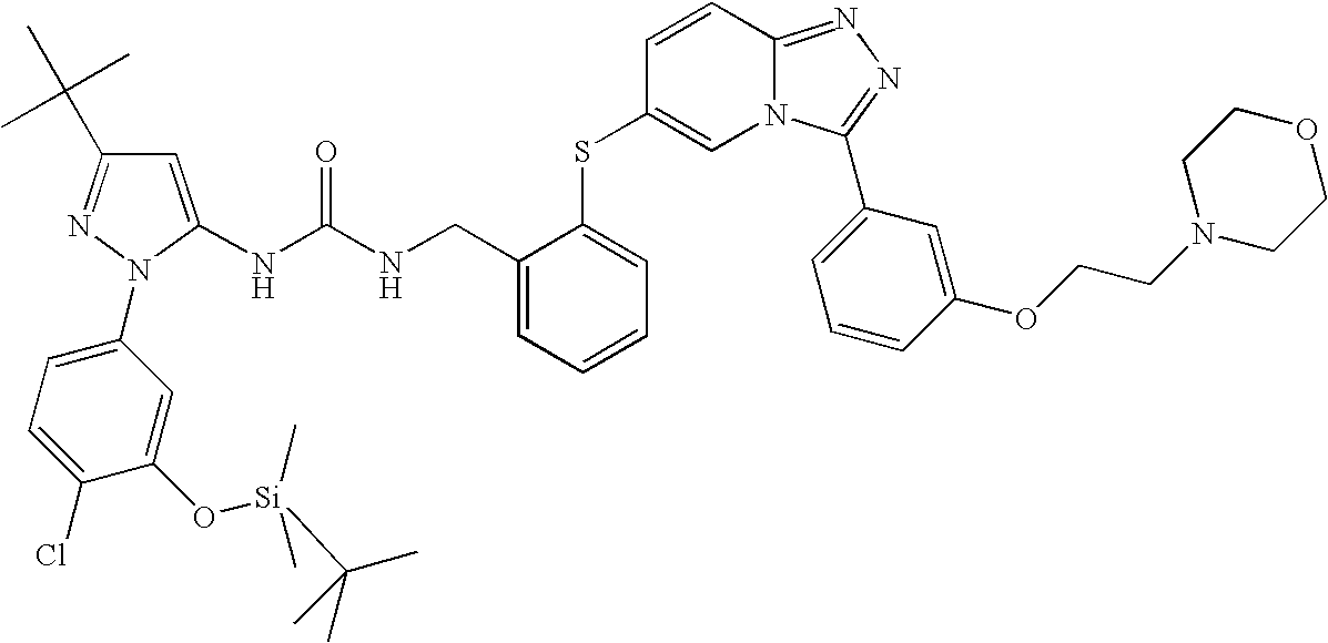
N12C=C(SC3=CC=CC=C3CNC(NC3=CC(C(C)(C)C)=NN3C3=CC=C(Cl)C(O[Si](C(C)(C)C)(C)C)=C3)=O)C=CC1=NN=C2C1=CC=CC(OCCN2CCOCC2)=C1
